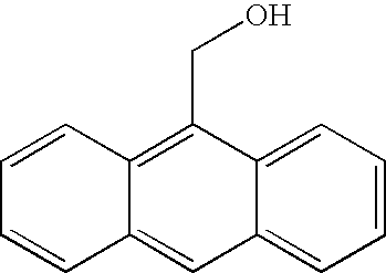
C1=CC2=C(CO)C3=CC=CC=C3C=C2C=C1
